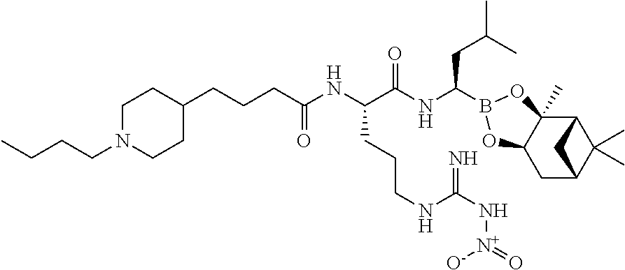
C12C3(C)C(CC(C1(C)C)C2)OB(C(NC(C(NC(=O)CCCC1CCN(CCCC)CC1)CCCNC(N[N+](=O)[O-])=N)=O)CC(C)C)O3
